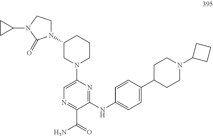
C1(NC2=CC=C(C3CCN(C4CCC4)CC3)C=C2)=NC(N2CCCC(N3CCN(C4CC4)C3=O)C2)=CN=C1C(=O)N
